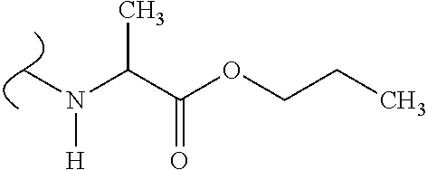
CN(C(C(=O)OCCC)C)[H]
